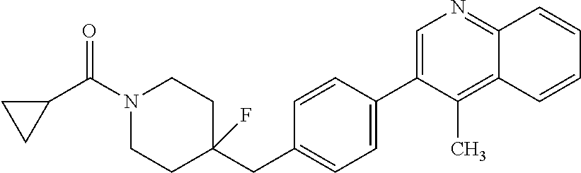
C1(C2=CC=C(CC3(F)CCN(C(C4CC4)=O)CC3)C=C2)=CN=C2C(=C1C)C=CC=C2
